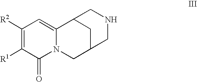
C1([R2])=C([R1])C(=O)N2C(=C1)C1CC(C2)CNC1
